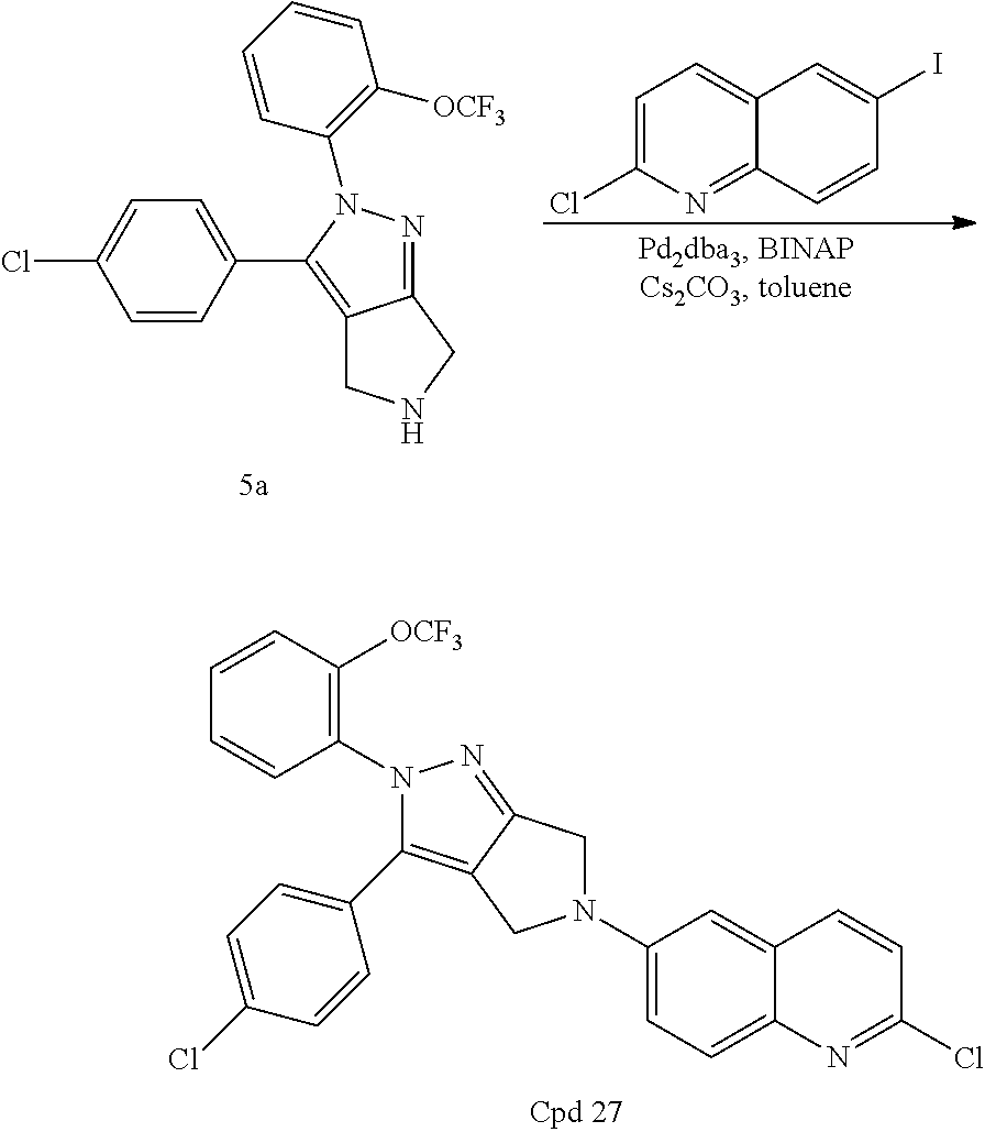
C1=C(Cl)N=C2C(=C1)C=C(I)C=C2.C1=CC=CC(N2C(C3=CC=C(Cl)C=C3)=C3C(=N2)CNC3)=C1[OCF3].C1(N2C(C3=CC=C(Cl)C=C3)=C3C(=N2)CN(C2=CC=C4C(=C2)C=CC(Cl)=N4)C3)=C([OCF3])C=CC=C1
